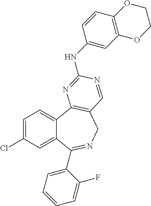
C1=C(Cl)C=C2C(=C1)C1=C(CN=C2C2=CC=CC=C2F)C=NC(NC2=CC3=C(C=C2)OCCO3)=N1
